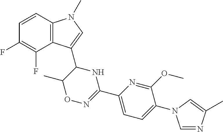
C1=CC2=C(C(F)=C1F)C(C1NC(C3=CC=C(N4C=NC(C)=C4)C(OC)=N3)=NOC1C)=CN2C
